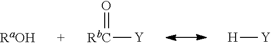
[RbC]([Y])=O.[H][Y]
